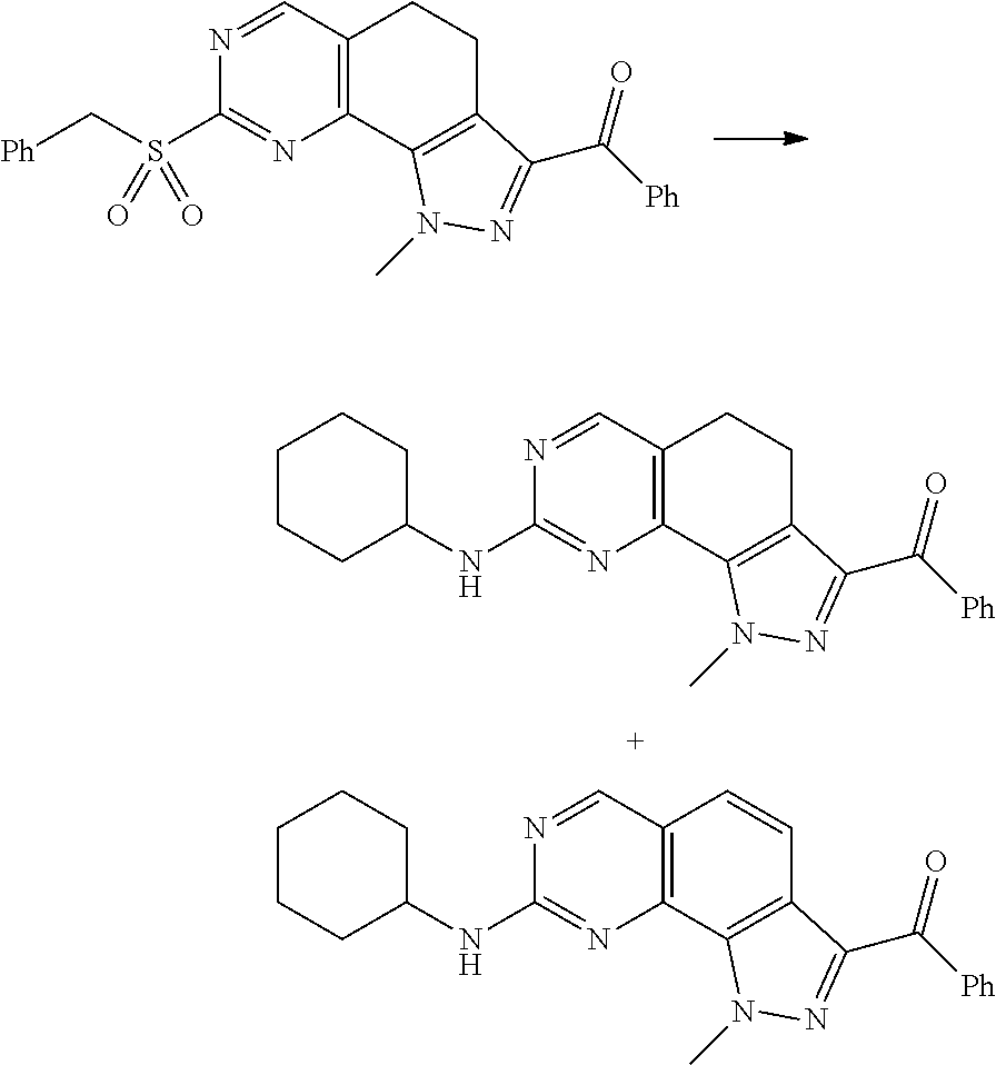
C12=C(C3=C(CC1)C(C(=O)[Ph])=NN3C)N=C(S(C[Ph])(=O)=O)N=C2.C12=C(C3=C(CC1)C(C(=O)[Ph])=NN3C)N=C(NC1CCCCC1)N=C2.C12=C(C3=C(C=C1)C(C(=O)[Ph])=NN3C)N=C(NC1CCCCC1)N=C2
